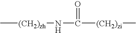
C[(CH2)zh]NC([(CH2)zi]C)=O
